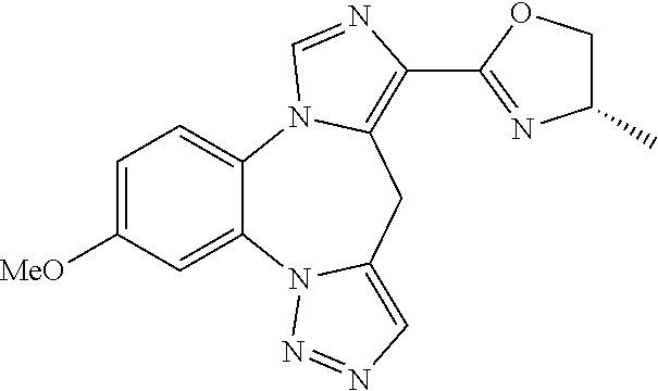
C12=CC=C([MeO])C=C1N1C(=CN=N1)CC1=C(C3=NC(C)CO3)N=CN21
